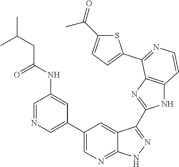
C1=NC=C(C2=CN=C3C(=C2)C(C2=NC4=C(N2)C=CN=C4C2=CC=C(C(=O)C)S2)=NN3)C=C1NC(CC(C)C)=O
